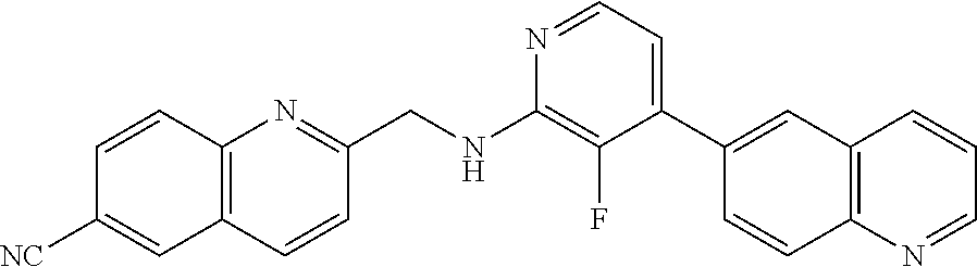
N1=CC=C(C2=CC3=C(C=C2)N=CC=C3)C(F)=C1NCC1=NC2=C(C=C1)C=C([NC])C=C2
